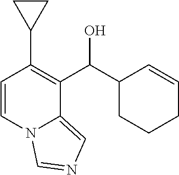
C1(C(C2=C(C3CC3)C=CN3C2=CN=C3)O)CCCC=C1
